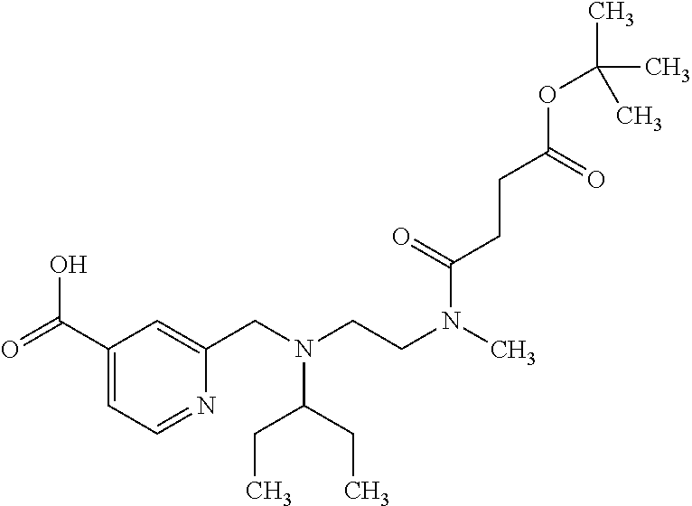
C1(C(=O)O)=CC=NC(CN(CCN(C)C(=O)CCC(OC(C)(C)C)=O)C(CC)CC)=C1
